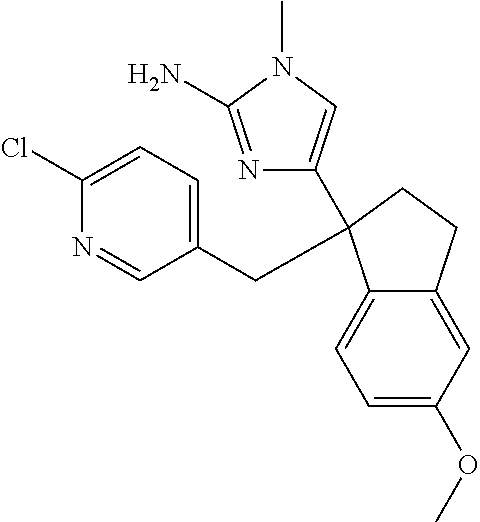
C1(Cl)=CC=C(CC2(C3=CN(C)C(N)=N3)C3=CC=C(OC)C=C3CC2)C=N1
